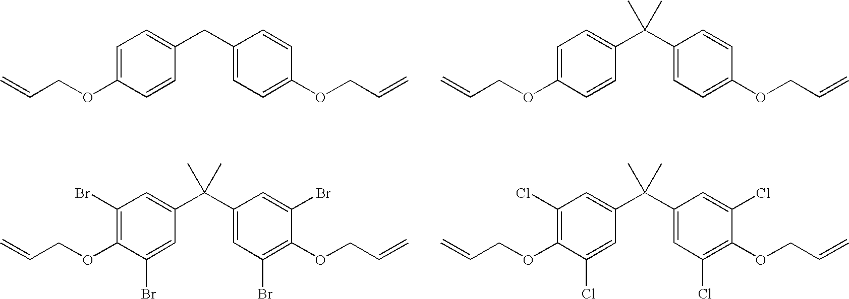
C1=C(OCC=C)C=CC(CC2=CC=C(OCC=C)C=C2)=C1.C1=C(OCC=C)C=CC(C(C2=CC=C(OCC=C)C=C2)(C)C)=C1.C1(Br)=C(OCC=C)C(Br)=CC(C(C2=CC(Br)=C(OCC=C)C(Br)=C2)(C)C)=C1.C1(Cl)=C(OCC=C)C(Cl)=CC(C(C2=CC(Cl)=C(OCC=C)C(Cl)=C2)(C)C)=C1
